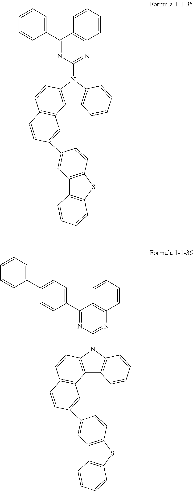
C12=C(N(C3=NC4=C(C(C5=CC=CC=C5)=N3)C=CC=C4)C3=C1C=CC=C3)C=CC1=C2C=C(C2=CC3=C(SC4=C3C=CC=C4)C=C2)C=C1.C12=C(N(C3=NC4=C(C(C5=CC=C(C6=CC=CC=C6)C=C5)=N3)C=CC=C4)C3=C1C=CC=C3)C=CC1=C2C=C(C2=CC3=C(SC4=C3C=CC=C4)C=C2)C=C1
